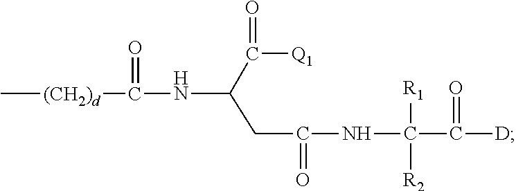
C[(CH2)d]C(=O)NC(CC(NC(C([D])=O)([R1])[R2])=O)C([Q1])=O
